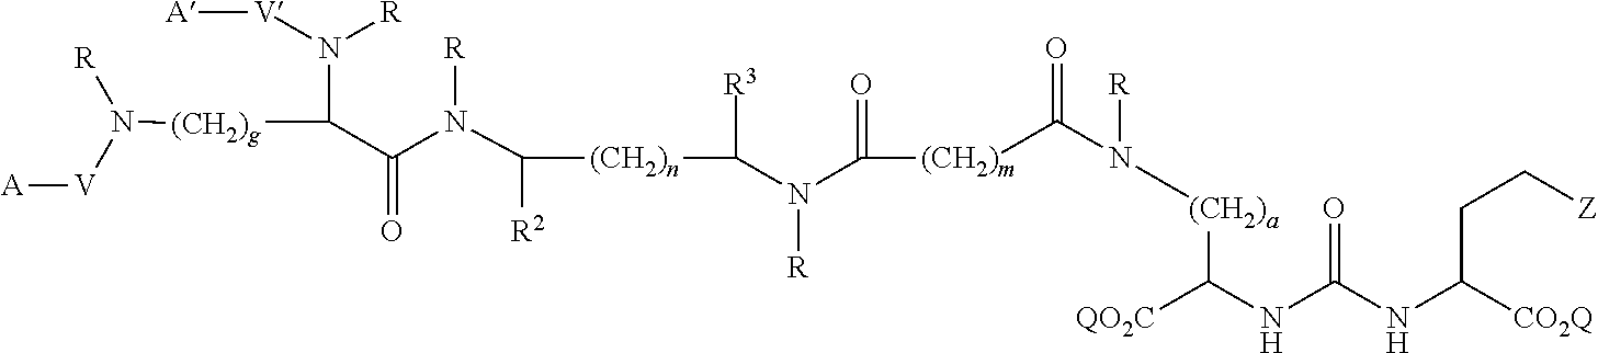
N(C([(CH2)n]C([R3])N(C([(CH2)m]C(N([R])[(CH2)a]C(NC(NC([CO2Q])CC[Z])=O)[QO2C])=O)=O)[R])[R2])([R])C(C(N([V][A])[R])[(CH2)g]N([V][A])[R])=O
